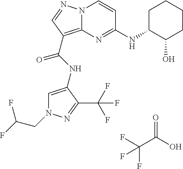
FC(CN1C=C(NC(=O)C2=C3N(N=C2)C=CC(NC2C(O)CCCC2)=N3)C(C(F)(F)F)=N1)F.FC(C(O)=O)(F)F
